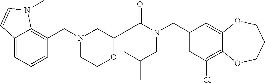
C1(CN(C(=O)C2OCCN(CC3=C4C(=CC=C3)C=CN4C)C2)CC(C)C)=CC(Cl)=C2C(=C1)OCCCO2
